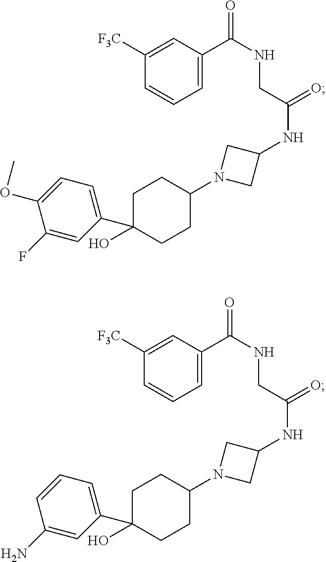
C1=C(C(=O)NCC(NC2CN(C3CCC(C4=CC=C(OC)C(F)=C4)(O)CC3)C2)=O)C=C([F3C])C=C1.C1=C(C(=O)NCC(NC2CN(C3CCC(C4=CC=CC(N)=C4)(O)CC3)C2)=O)C=C([F3C])C=C1
